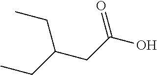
C(CC(O)=O)(CC)CC
